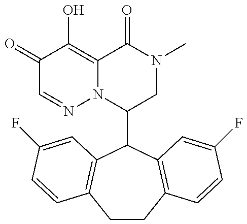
C1(C2C3=C(CCC4=C2C=C(F)C=C4)C=CC(F)=C3)CN(C)C(=O)C2=C(O)C(=O)C=NN12
